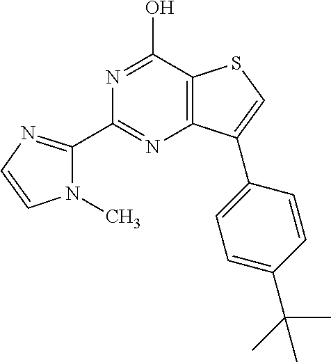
C1(C2=NC3=C(C(O)=N2)SC=C3C2=CC=C(C(C)(C)C)C=C2)=NC=CN1C
